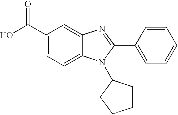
C1(C(O)=O)=CC=C2C(=C1)N=C(C1=CC=CC=C1)N2C1CCCC1
